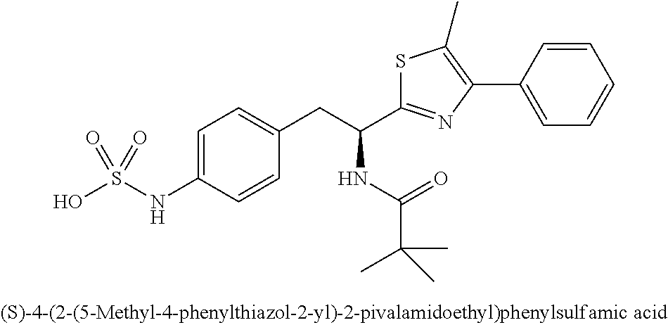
OS(NC1=CC=C(CC(C2=NC(C3=CC=CC=C3)=C(C)S2)NC(C(C)(C)C)=O)C=C1)(=O)=O
